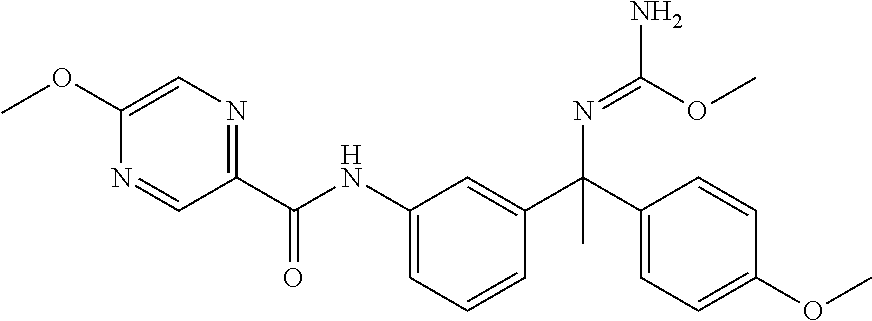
C1=C(OC)N=CC(C(NC2=CC=CC(C(C3=CC=C(OC)C=C3)(C)N=C(OC)N)=C2)=O)=N1
